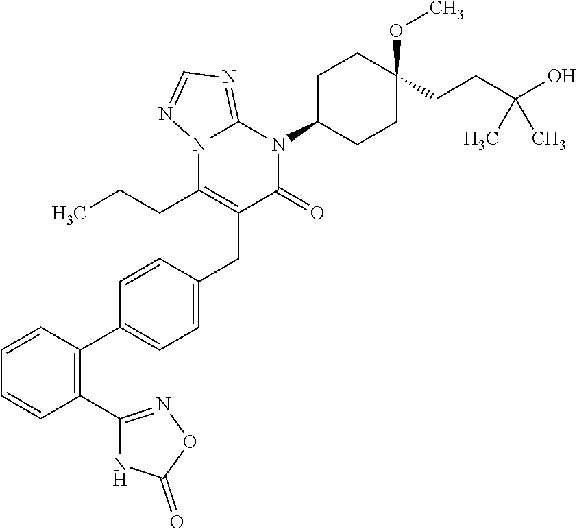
C1=CC=CC(C2=NOC(=O)N2)=C1C1=CC=C(CC2=C(CCC)N3C(=NC=N3)N(C3CCC(OC)(CCC(O)(C)C)CC3)C2=O)C=C1
